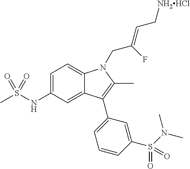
C1=C(NS(C)(=O)=O)C=C2C(=C1)N(CC(F)=CC[NH2HCl])C(C)=C2C1=CC=CC(S(N(C)C)(=O)=O)=C1
